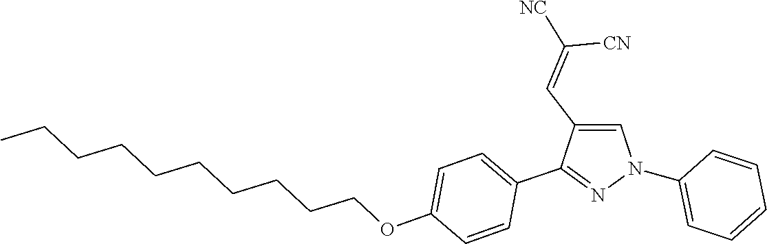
C1(N2C=C(C=C([NC])[CN])C(C3=CC=C(OCCCCCCCCCC)C=C3)=N2)=CC=CC=C1
